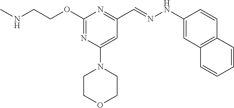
N(CCOC1=NC(N2CCOCC2)=CC(C=NNC2=CC3=C(C=C2)C=CC=C3)=N1)C
